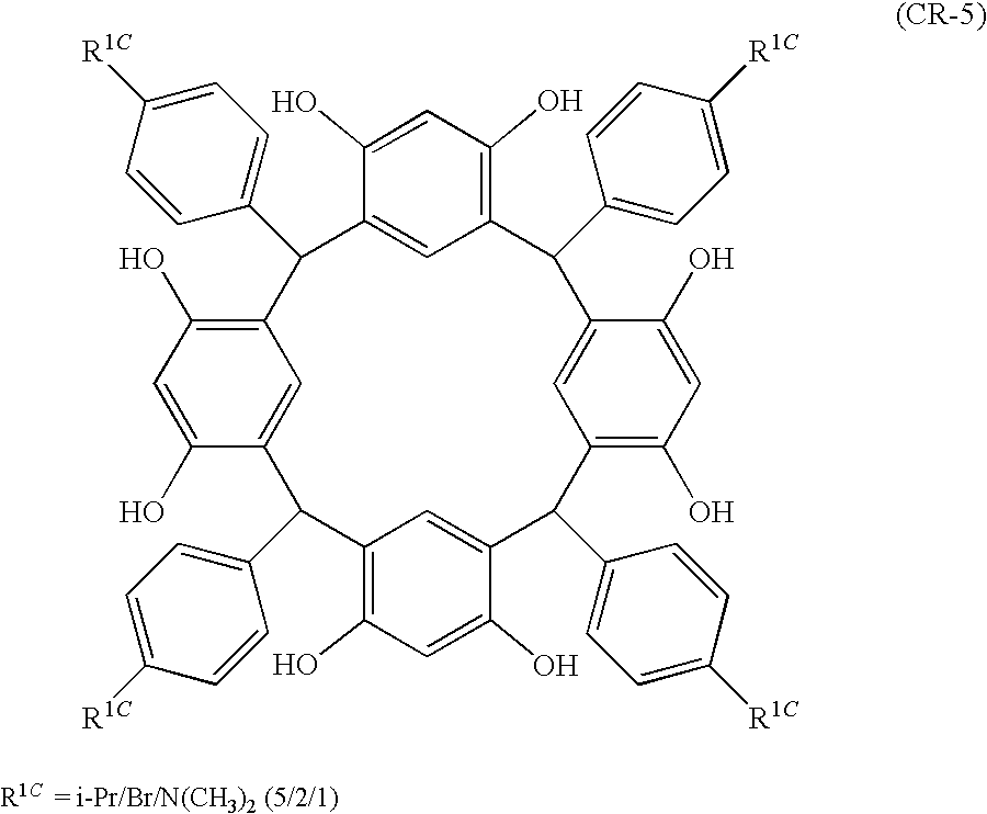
C1(O)=CC(O)=C2C=C1C(C1=CC=C([R1C])C=C1)C1=C(O)C=C(O)C(=C1)C(C1=CC=C([R1C])C=C1)C1=C(O)C=C(O)C(=C1)C(C1=CC=C([R1C])C=C1)C1=C(O)C=C(O)C(=C1)C2C1=CC=C([R1C])C=C1
